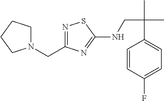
N1=C(CN2CCCC2)N=C(NCC(C)(C)C2=CC=C(F)C=C2)S1
